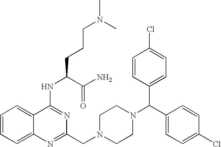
C1(NC(CCCN(C)C)C(N)=O)=NC(CN2CCN(C(C3=CC=C(Cl)C=C3)C3=CC=C(Cl)C=C3)CC2)=NC2=CC=CC=C12
